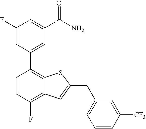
C1(F)=CC(C2=C3C(=C(F)C=C2)C=C(CC2=CC=CC([CF3])=C2)S3)=CC(C(N)=O)=C1
